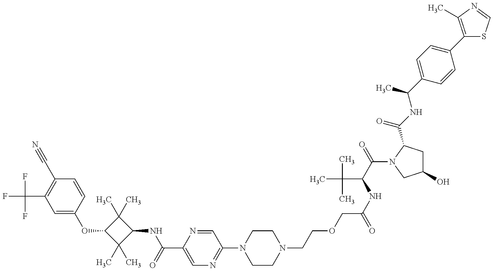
C1=C(OC2C(C)(C)C(NC(=O)C3=CN=C(N4CCN(CCOCC(NC(C(=O)N5C(C(NC(C6=CC=C(C7=C(C)N=CS7)C=C6)C)=O)CC(O)C5)C(C)(C)C)=O)CC4)C=N3)C2(C)C)C=CC(C#N)=C1C(F)(F)F
